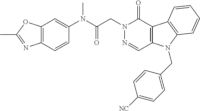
C12=C(C=CC(N(C(=O)CN3N=CC4=C(C3=O)C3=C(N4CC4=CC=C([NC])C=C4)C=CC=C3)C)=C1)N=C(C)O2
